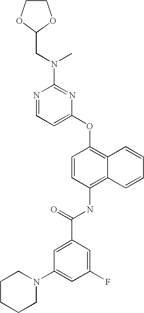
N1=CC=C(OC2=C3C(=C(NC(C4=CC(N5CCCCC5)=CC(F)=C4)=O)C=C2)C=CC=C3)N=C1N(CC1OCCO1)C
